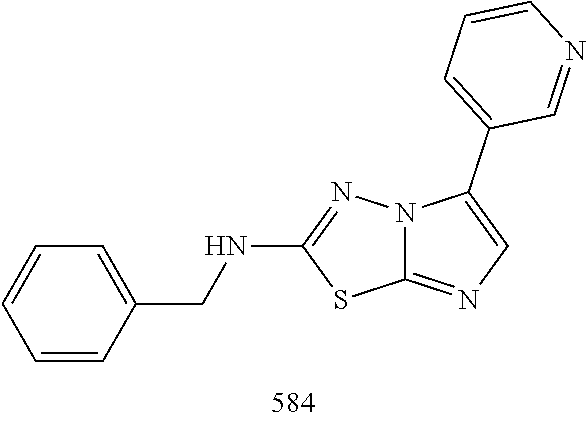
C1=CC=C(CNC2=NN3C(=NC=C3C3=CC=CN=C3)S2)C=C1
